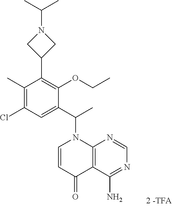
C1(C)=C(Cl)C=C(C(C)N2C=CC(=O)C3=C2N=CN=C3N)C(OCC)=C1C1CN(C(C)C)C1
